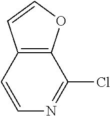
C12=C(C=CN=C1Cl)C=CO2
